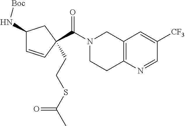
C12=C(N=CC([CF3])=C1)CCN(C(=O)C1(CCSC(=O)C)C=CC(N[Boc])C1)C2
